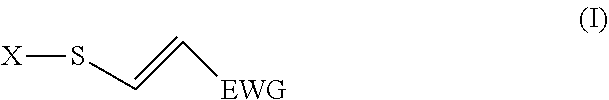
[X]SC=C[EWG]
